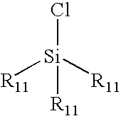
Cl[Si]([R11])([R11])[R11]
